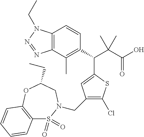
C12=C(C(C)=C(C(C(C(O)=O)(C)C)C3=CC(CN4S(=O)(=O)C5=C(OC(CC)C4)C=CC=C5)=C(Cl)S3)C=C1)N=NN2CC
